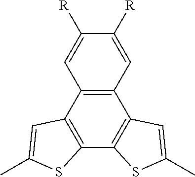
C12=C(C=C([R])C([R])=C1)C1=C(C3=C2C=C(C)S3)SC(C)=C1
